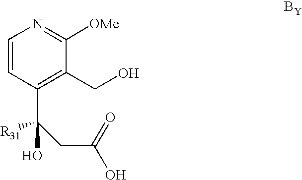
C1=CC(C(CC(O)=O)([R31])O)=C(CO)C([OMe])=N1
